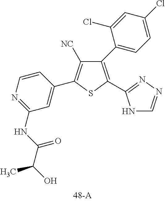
C1(C2=CC=C(Cl)C=C2Cl)=C(C2=NN=CN2)SC(C2=CC(NC(C(O)C)=O)=NC=C2)=C1[NC]
